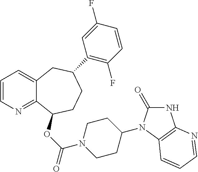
C1=CN=C2C(=C1)CC(C1=C(F)C=CC(F)=C1)CCC2OC(=O)N1CCC(N2C(=O)NC3=C2C=CC=N3)CC1
